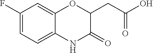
C1(F)=CC=C2C(=C1)OC(CC(O)=O)C(=O)N2
